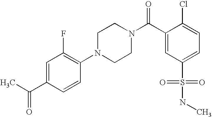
O=C(C1=CC(F)=C(N2CCN(C(C3=CC(S(=O)(=O)NC)=CC=C3Cl)=O)CC2)C=C1)C
